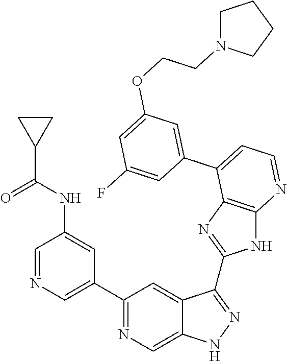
C1(C2=NC=C3C(=C2)C(C2=NC4=C(N2)N=CC=C4C2=CC(OCCN4CCCC4)=CC(F)=C2)=NN3)=CN=CC(NC(C2CC2)=O)=C1
